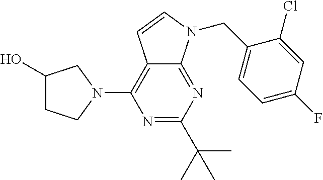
N1=C(C(C)(C)C)N=C2C(=C1N1CC(O)CC1)C=CN2CC1=CC=C(F)C=C1Cl
